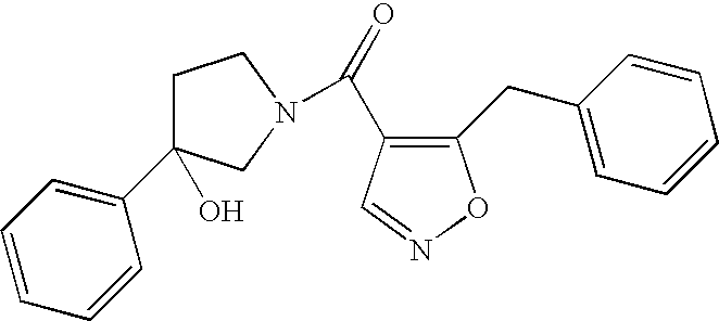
O=C(C1=C(CC2=CC=CC=C2)ON=C1)N1CC(C2=CC=CC=C2)(O)CC1
